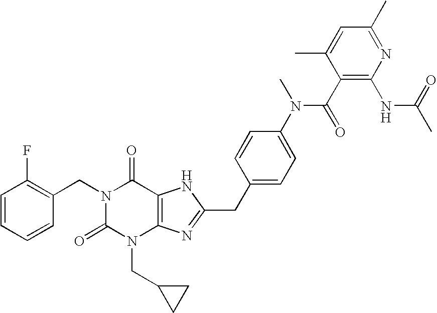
N1(CC2=C(F)C=CC=C2)C(=O)N(CC2CC2)C2=C(C1=O)NC(CC1=CC=C(N(C(=O)C3=C(NC(C)=O)N=C(C)C=C3C)C)C=C1)=N2
